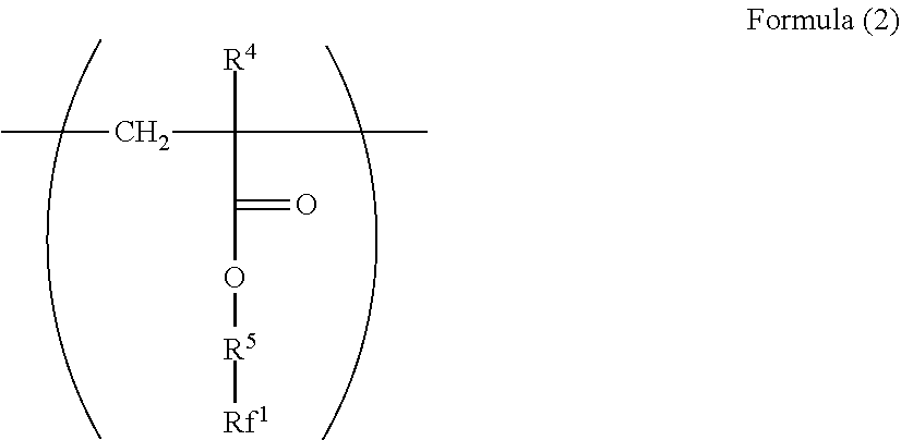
C(C([R4])(C)C(=O)O[R5][Rf1])C
